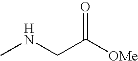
CNCC([OMe])=O
